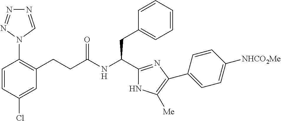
C1=CC(Cl)=CC(CCC(NC(CC2=CC=CC=C2)C2=NC(C3=CC=C([NHCO2Me])C=C3)=C([Me])N2)=O)=C1N1C=NN=N1
